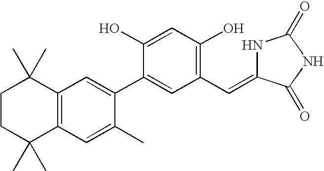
C1CC(C)(C)C2=C(C1(C)C)C=C(C1=CC(C=C3NC(=O)NC3=O)=C(O)C=C1O)C(C)=C2
